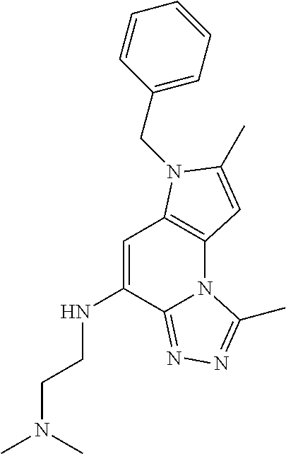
C1=C(NCCN(C)C)C2=NN=C(C)N2C2=C1N(CC1=CC=CC=C1)C(C)=C2
